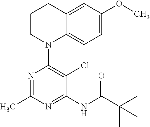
N1=C(C)N=C(NC(=O)C(C)(C)C)C(Cl)=C1N1C2=CC=C(OC)C=C2CCC1
